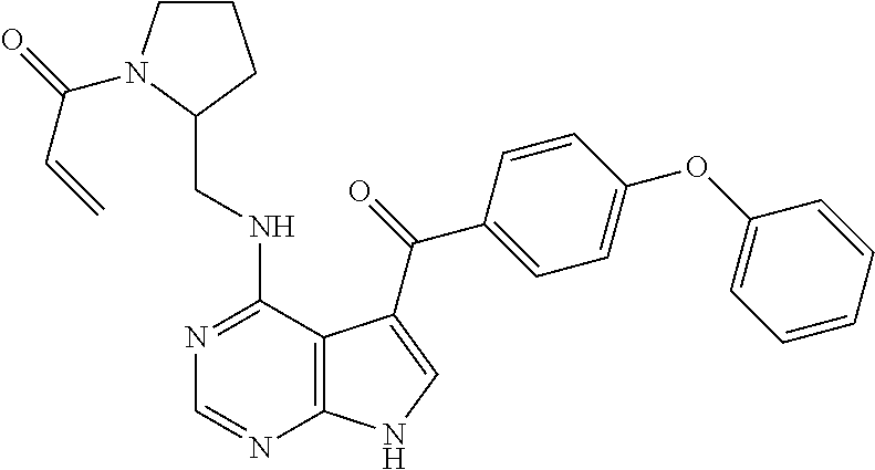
N1=C(NCC2CCCN2C(=O)C=C)C2=C(N=C1)NC=C2C(=O)C1=CC=C(OC2=CC=CC=C2)C=C1
